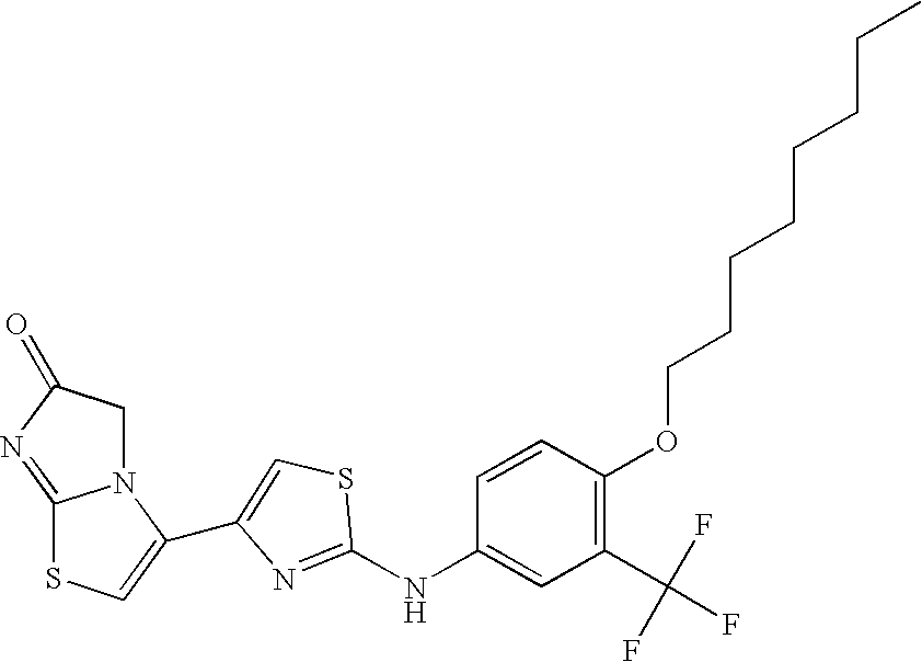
C1=CC(NC2=NC(C3=CSC4=NC(=O)CN43)=CS2)=CC(C(F)(F)F)=C1OCCCCCCCC
